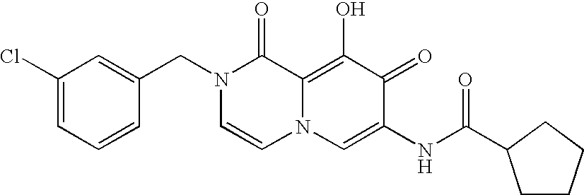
C1(Cl)=CC=CC(CN2C=CN3C(=C(O)C(=O)C(NC(=O)C4CCCC4)=C3)C2=O)=C1
